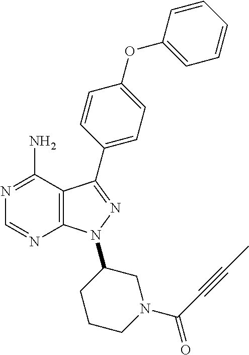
C12=C(C(N)=NC=N1)C(C1=CC=C(OC3=CC=CC=C3)C=C1)=NN2C1CN(C(C#CC)=O)CCC1
